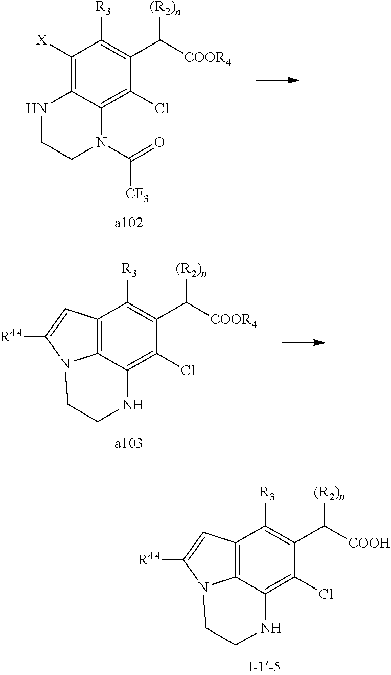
C1([X])=C2C(=C(Cl)C(C([COOR4])[(R2)n])=C1[R3])N(C(=O)[CF3])CCN2.C12=C3C(=C(Cl)C(C([COOR4])[(R2)n])=C1[R3])NCCN3C([R4A])=C2.C12=C3C(=C(Cl)C(C([COOH])[(R2)n])=C1[R3])NCCN3C([R4A])=C2
